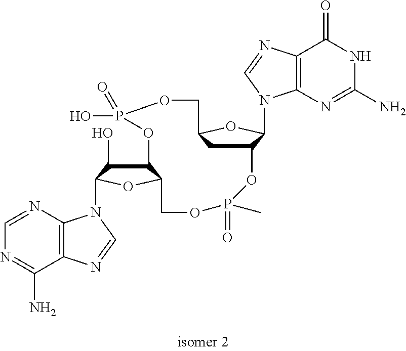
C12CC(OC1N1C3=C(C(=O)NC(N)=N3)N=C1)COP(O)(=O)OC1C(O)C(N3C4=C(C(N)=NC=N4)N=C3)OC1COP(=O)(C)O2
